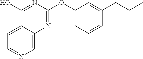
C1=C2C(=CN=C1)N=C(OC1=CC=CC(CCC)=C1)N=C2O
